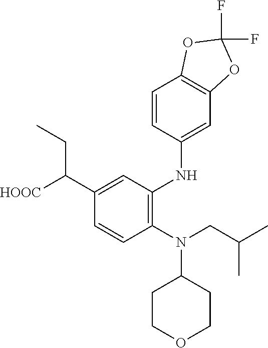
C1(N(CC(C)C)C2CCOCC2)=C(NC2=CC3=C(C=C2)OC(F)(F)O3)C=C(C([HOOC])CC)C=C1
